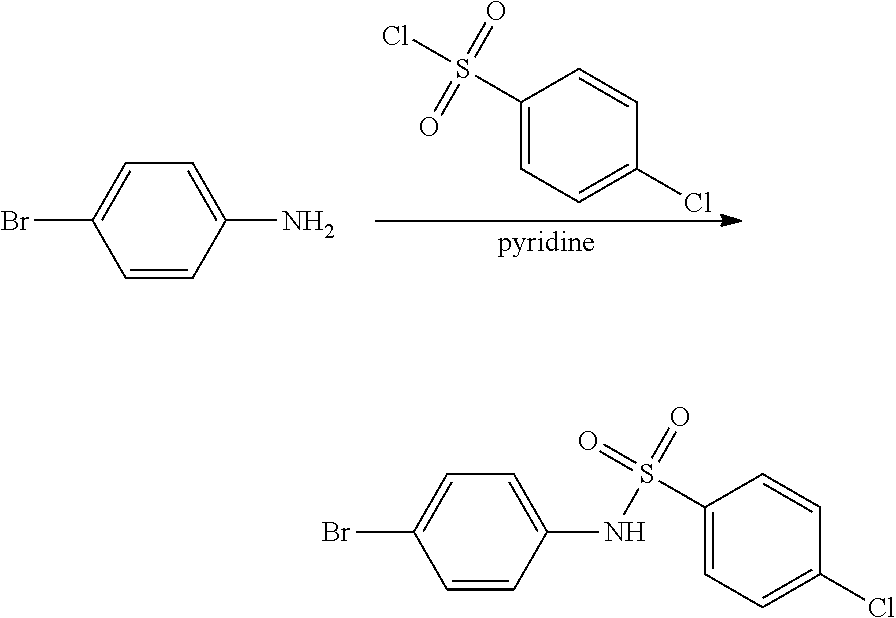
C1(S(Cl)(=O)=O)=CC=C(Cl)C=C1.C1=CC(N)=CC=C1Br.C1=CC(NS(C2=CC=C(Cl)C=C2)(=O)=O)=CC=C1Br
